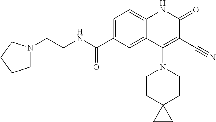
C1=C(C(NCCN2CCCC2)=O)C=C2C(=C1)NC(=O)C(C#N)=C2N1CCC2(CC1)CC2
